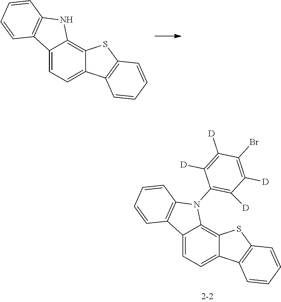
C12=CC=C3C(=C1N(C1=C([D])C([D])=C(Br)C([D])=C1[D])C1=C2C=CC=C1)SC1=C3C=CC=C1.C12=CC=C3C(=C1NC1=C2C=CC=C1)SC1=C3C=CC=C1
